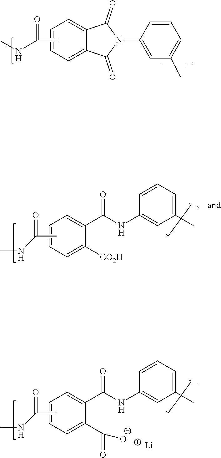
CC(NC)=O.C12=CC=CC=C1C(=O)N(C1=CC(C)=CC=C1)C2=O.C1=C(C)C=C(NC(C2=CC=CC=C2[CO2H])=O)C=C1.CC(NC)=O.C1=C(C)C=C(NC(C2=CC=CC=C2C(=O)[O-])=O)C=C1.CC(NC)=O.[Li]
